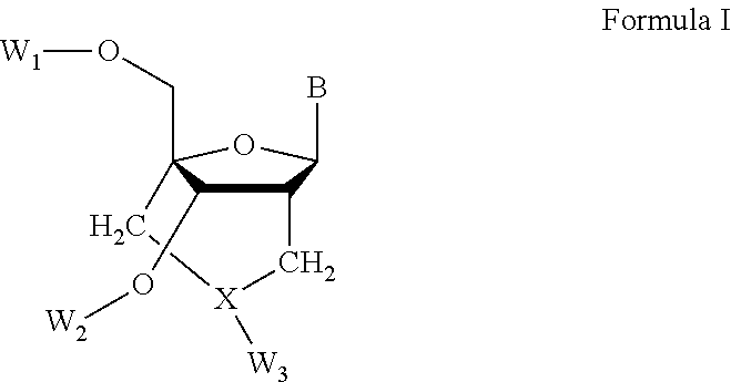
C12C(O[W2])C(CO[W1])(OC1B)C[X]([W3])C2
